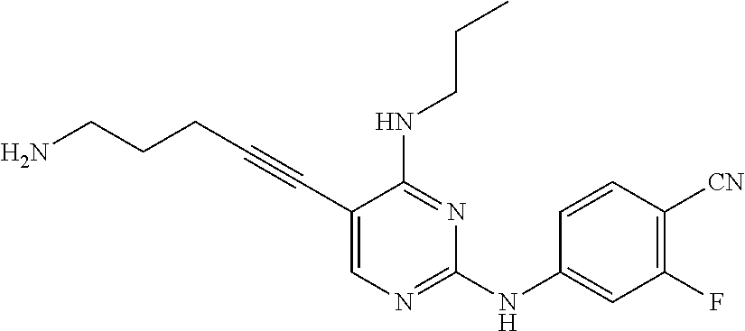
C(#CC1=CN=C(NC2=CC(F)=C([CN])C=C2)N=C1NCCC)CCCN
